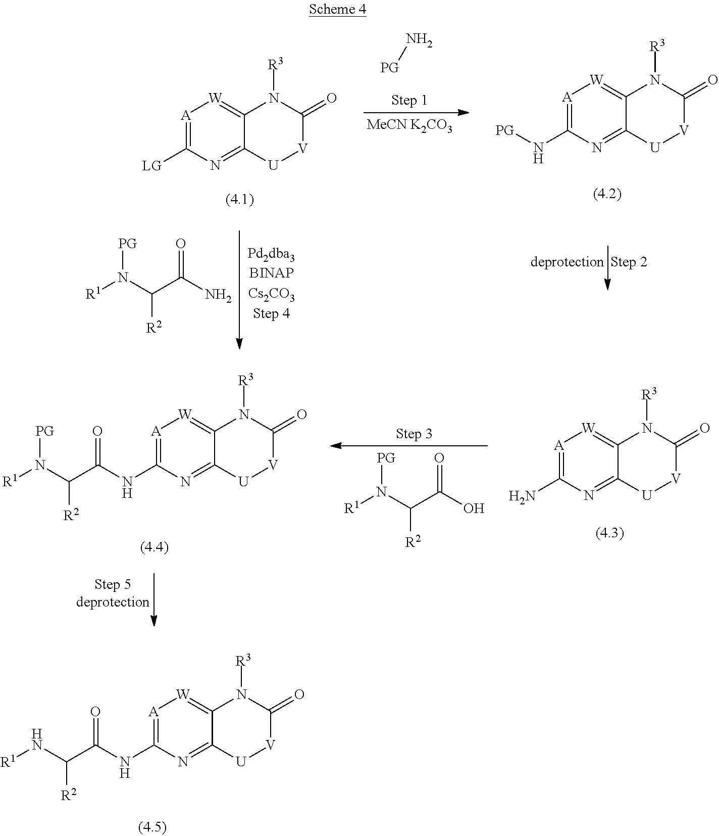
[A]1=C([LG])N=C2C(=[W]1)N([R3])C(=O)[V][U]2.[PG]N.[A]1=C(N[PG])N=C2C(=[W]1)N([R3])C(=O)[V][U]2.[R1]N(C(C(N)=O)[R2])[PG].[R1]NC(C(=O)NC1=[A][W]=C2C(=N1)[U][V]C(=O)N2[R3])[R2].[R1]N(C(C(=O)NC1=[A][W]=C2C(=N1)[U][V]C(=O)N2[R3])[R2])[PG].NC1=[A][W]=C2C(=N1)[U][V]C(=O)N2[R3].[R1]N(C(C(O)=O)[R2])[PG]
